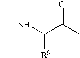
CNC(C(=O)C)[R9]
